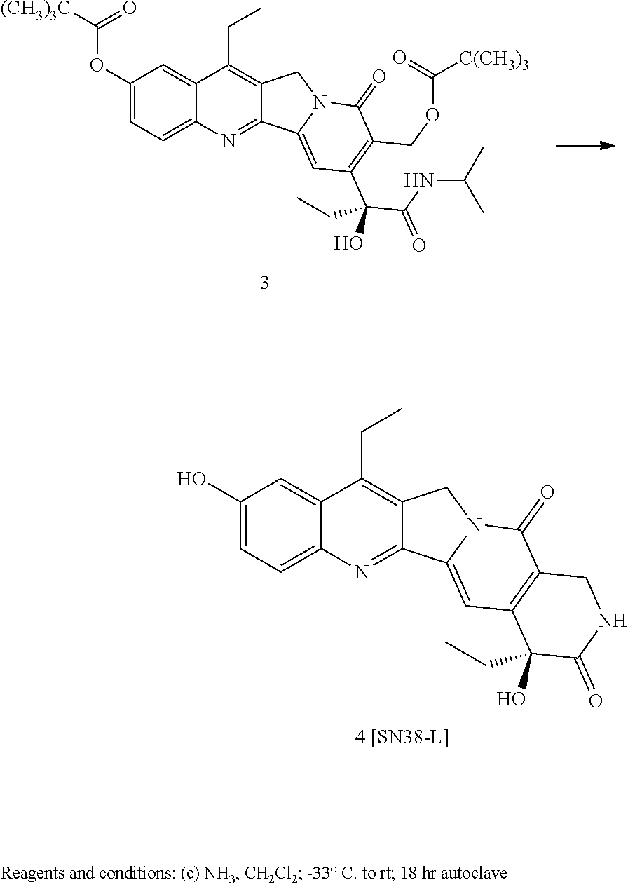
C1(OC([(CH3)3C])=O)=CC=C2C(=C1)C(CC)=C1C(=N2)C2=CC(C(C(NC(C)C)=O)(CC)O)=C(COC([C(CH3)3])=O)C(=O)N2C1.C1(O)=CC=C2C(=C1)C(CC)=C1C(=N2)C2=CC3=C(C(=O)N2C1)CNC(=O)C3(CC)O
